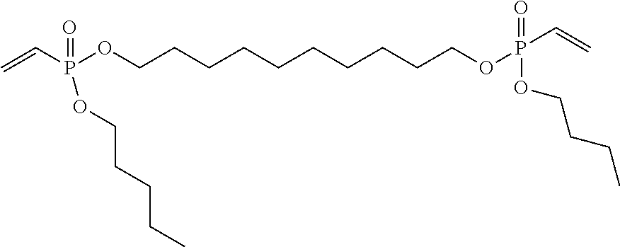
C=CP(OCCCCCCCCCCOP(=O)(OCCCC)C=C)(=O)OCCCCC
